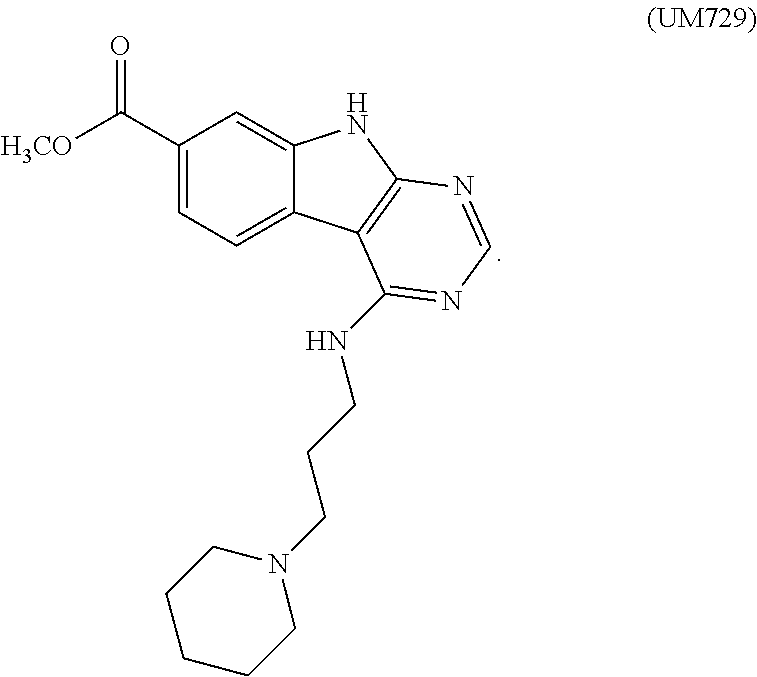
C1(C(=O)[H3CO])=CC=C2C(=C1)NC1=C2C(NCCCN2CCCCC2)=NC=N1
